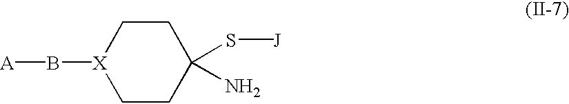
C1CC(N)(S[J])CC[X]1B[A]
